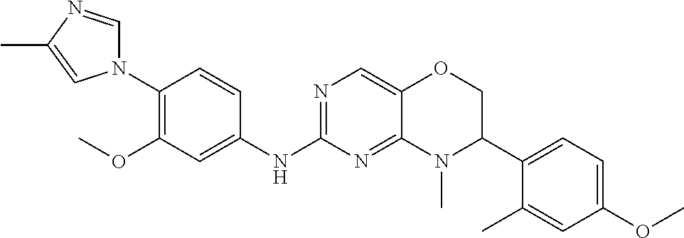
N1(C2=C(OC)C=C(NC3=NC=C4C(=N3)N(C)C(C3=CC=C(OC)C=C3C)CO4)C=C2)C=NC(C)=C1
